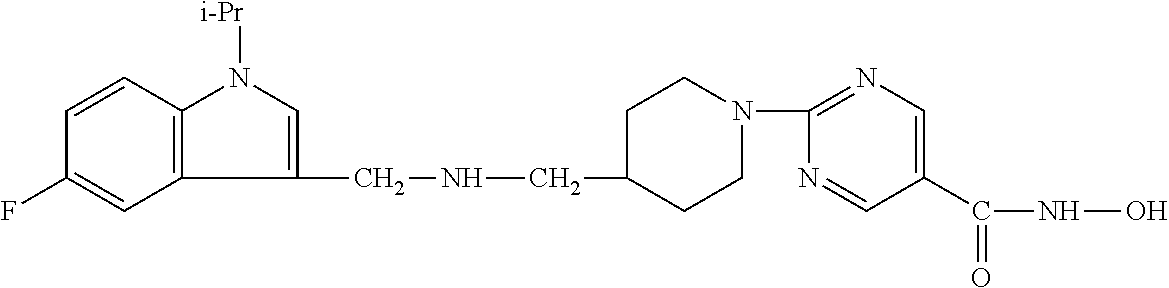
C1(F)=CC2=C(C=C1)N([i-Pr])C=C2CNCC1CCN(C2=NC=C(C(NO)=O)C=N2)CC1
